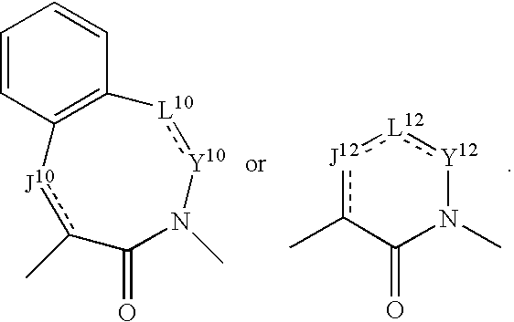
C1(=O)N(C)[Y10]:[L10]C2=C([J10]c1C)C=CC=C2.[J12]1c(C)C(=O)N(C)[Y12]:[L12]:1
